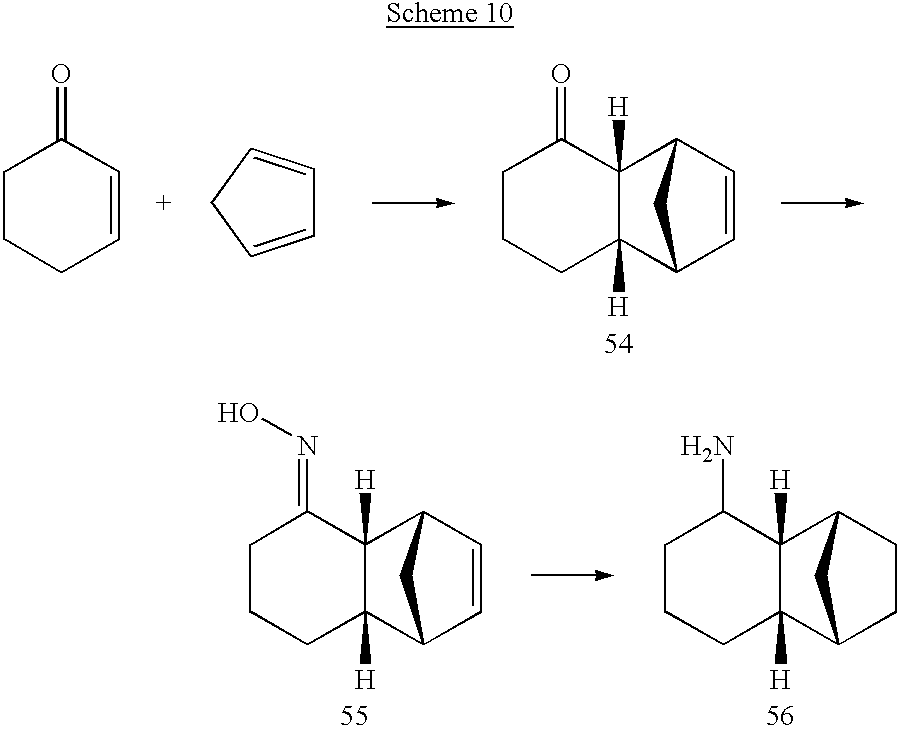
C1CCC=CC1=O.C1=CCC=C1.C1CCC2([H])C([H])(C1=O)C1C=CC2C1.C1CCC2([H])C([H])(C1=NO)C1C=CC2C1.C1CCC2([H])C([H])(C1N)C1CCC2C1
